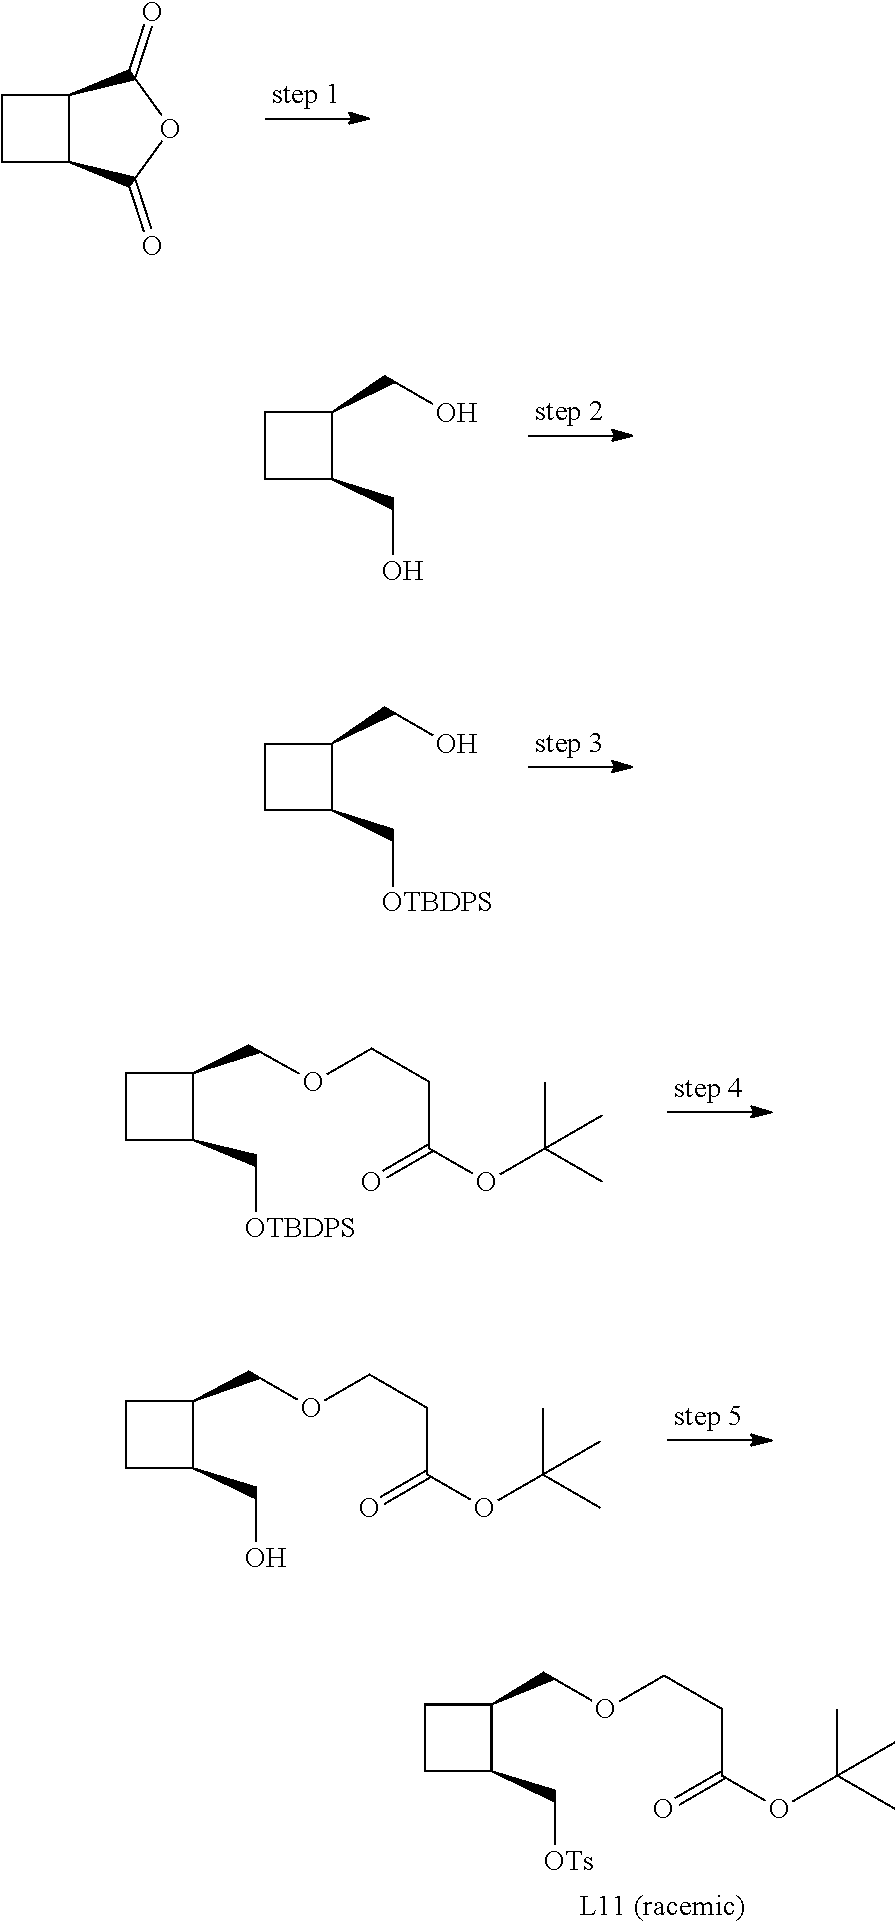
C12C(C(=O)OC1=O)CC2.C1(CO)C(CO)CC1.C1(CO)C(C[OTBDPS])CC1.C1(COCCC(=O)OC(C)(C)C)C(C[OTBDPS])CC1.C1(COCCC(=O)OC(C)(C)C)C(CO)CC1.C1(COCCC(=O)OC(C)(C)C)C(C[OTs])CC1
